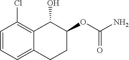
C1=CC=C2C(=C1Cl)C(O)C(OC(N)=O)CC2
